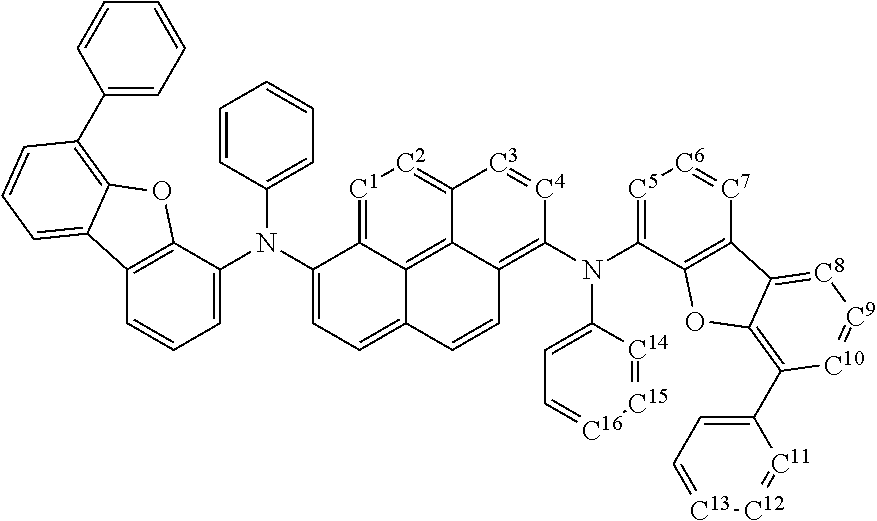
N(C1=CC=C2C3=C4C(=C(N(C5=[C5][C6]=[C7]C6=C5OC5=C(C7=CC=[C13][C12]=[C11]7)[C10]=[C9][C8]=C65)C5=CC=[C16][C15]=[C14]5)[C4]=[C3]C4=[C2][C1]=C13)C=C2)(C1=CC=CC2=C1OC1=C(C3=CC=CC=C3)C=CC=C21)C1=CC=CC=C1
